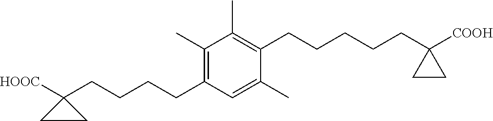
C1(CCCCC2([HOOC])CC2)=C(C)C(C)=C(CCCCCC2([COOH])CC2)C(C)=C1
